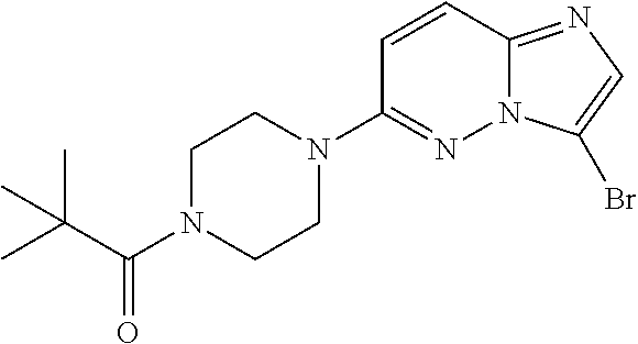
C1(N2CCN(C(C(C)(C)C)=O)CC2)=NN2C(=NC=C2Br)C=C1
